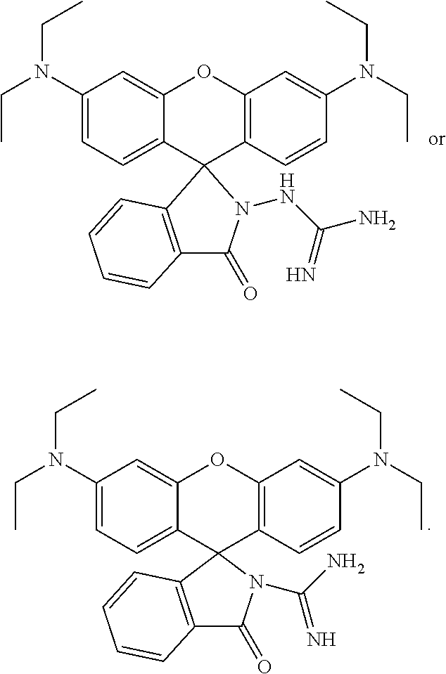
C1(N(CC)CC)=CC=C2C(=C1)OC1=C(C=CC(N(CC)CC)=C1)C21N(NC(N)=N)C(=O)C2=C1C=CC=C2.C1(N(CC)CC)=CC=C2C(=C1)OC1=C(C=CC(N(CC)CC)=C1)C21N(C(N)=N)C(=O)C2=C1C=CC=C2
